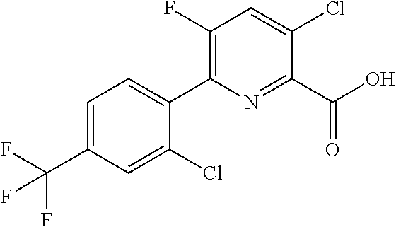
C1(F)=C(C2=CC=C(C(F)(F)F)C=C2Cl)N=C(C(=O)O)C(Cl)=C1
